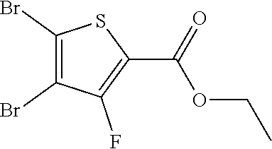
C1(Br)=C(Br)C(F)=C(C(=O)OCC)S1
